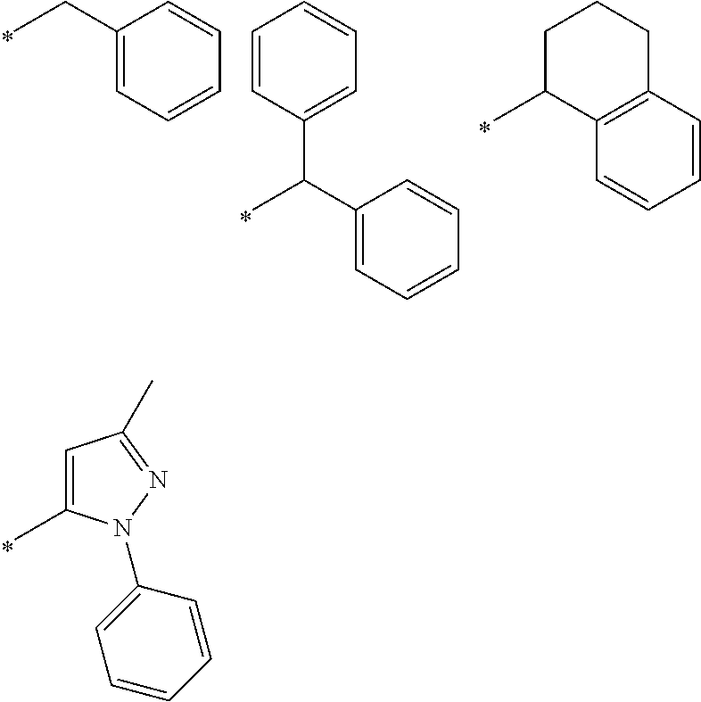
C1=CC(C(C)C2=CC=CC=C2)=CC=C1.C1C(C)C2=C(CC1)C=CC=C2.C1(CC)=CC=CC=C1.C1(N2C(C)=CC(C)=N2)=CC=CC=C1
